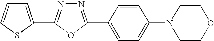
C1=C(C2=NN=C(C3=CC=C(N4CCOCC4)C=C3)O2)SC=C1
